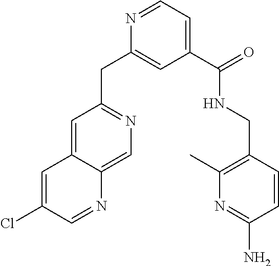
N1=CC=C(C(NCC2=C(C)N=C(N)C=C2)=O)C=C1CC1=NC=C2C(=C1)C=C(Cl)C=N2
